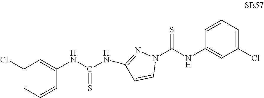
N1(C(NC2=CC(Cl)=CC=C2)=S)N=C(NC(NC2=CC(Cl)=CC=C2)=S)C=C1
